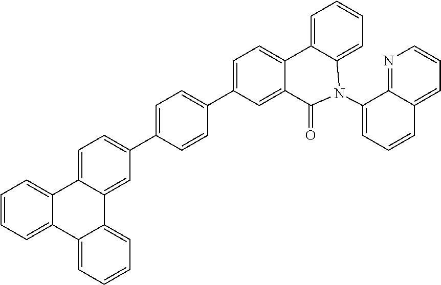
C1=C(C2=CC=C(C3=CC=C4C(=C3)C3=CC=CC=C3C3=CC=CC=C43)C=C2)C=C2C(=C1)C1=CC=CC=C1N(C1=CC=CC3=CC=CN=C31)C2=O
